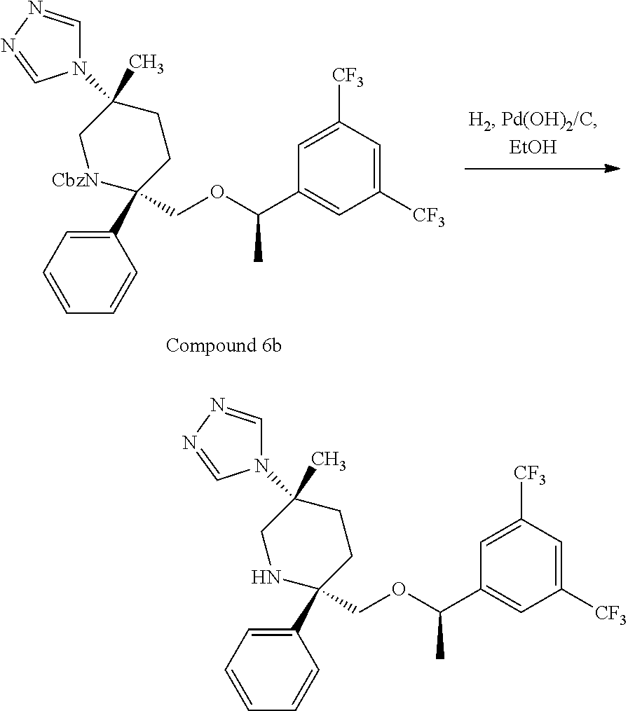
C1(C2(COC(C3=CC([CF3])=CC([CF3])=C3)C)CCC(C)(N3C=NN=C3)C[CbzN]2)=CC=CC=C1.C1(C2(COC(C3=CC([CF3])=CC([CF3])=C3)C)CCC(C)(N3C=NN=C3)CN2)=CC=CC=C1
